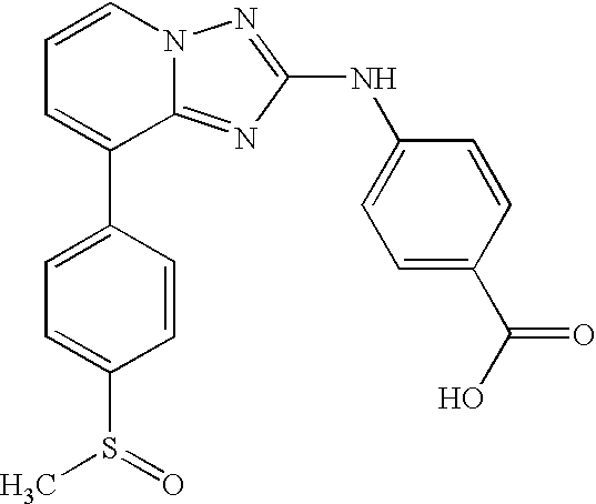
C1=CN2C(=NC(NC3=CC=C(C(O)=O)C=C3)=N2)C(C2=CC=C(S(=O)C)C=C2)=C1
